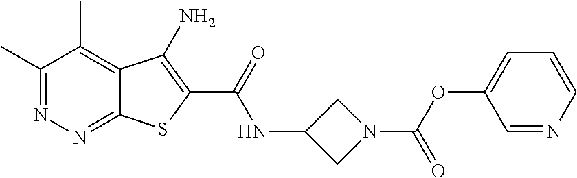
C1(C)=NN=C2C(=C1C)C(N)=C(C(=O)NC1CN(C(=O)OC3=CC=CN=C3)C1)S2
